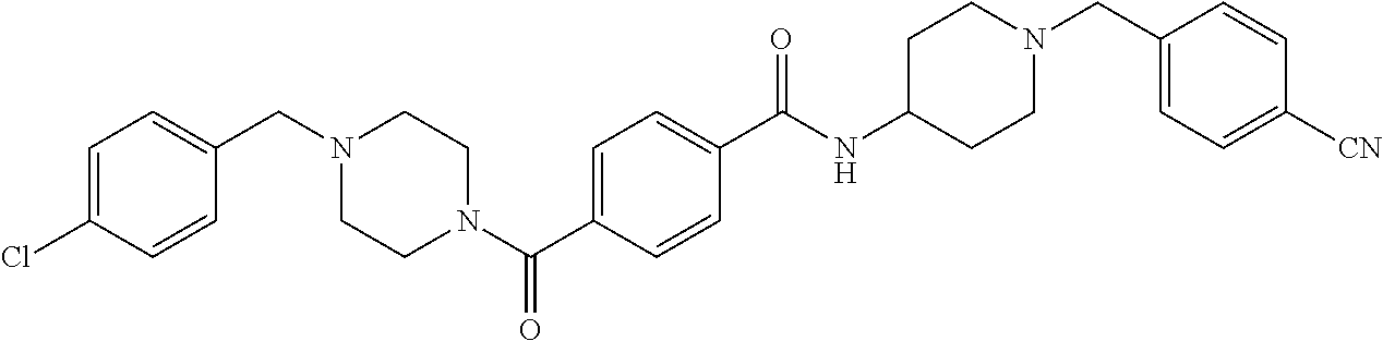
C1=C(Cl)C=CC(CN2CCN(C(=O)C3=CC=C(C(=O)NC4CCN(CC5=CC=C([CN])C=C5)CC4)C=C3)CC2)=C1
